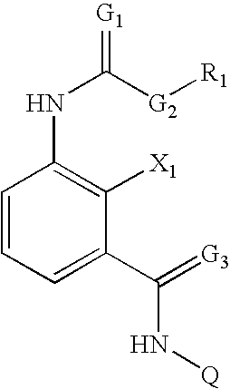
C1=CC=C(C(=[G3])N[Q])C([X1])=C1NC([G2][R1])=[G1]
